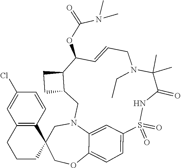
S1(=O)(=O)NC(=O)C(C)(C)N(CC)CC=CC(OC(=O)N(C)C)C2C(CN3C4=CC1=CC=C4OCC1(C3)C3=C(CCC1)C=C(Cl)C=C3)CC2
